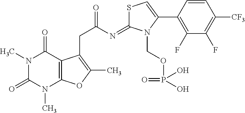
N1(C)C(=O)N(C)C2=C(C1=O)C(CC(=O)N=C1SC=C(C3=C(F)C(F)=C([CF3])C=C3)N1COP(O)(=O)O)=C(C)O2
